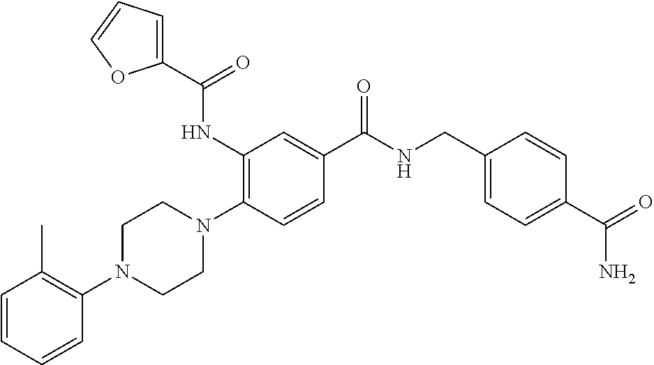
N1(C2=C(C)C=CC=C2)CCN(C2=C(NC(C3=CC=CO3)=O)C=C(C(NCC3=CC=C(C(N)=O)C=C3)=O)C=C2)CC1
